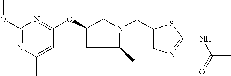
C1(OC2=NC(OC)=NC(C)=C2)CC(C)N(CC2=CN=C(NC(=O)C)S2)C1
